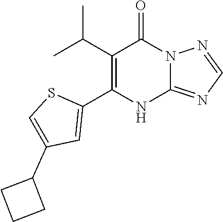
C1(C(C)C)=C(C2=CC(C3CCC3)=CS2)NC2=NC=NN2C1=O
